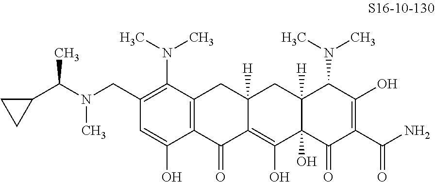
C1(CN(C(C)C2CC2)C)=C(N(C)C)C2=C(C(O)=C1)C(=O)C1=C(O)C3(O)C([H])(CC1([H])C2)C(N(C)C)C(O)=C(C(N)=O)C3=O
